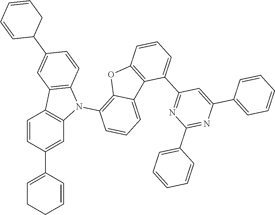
C12=C(C=CC(C3CC=CC=C3)=C1)N(C1=C3C(=CC=C1)C1=C(O3)C=CC=C1C1=NC(C3=CC=CC=C3)=NC(C3=CC=CC=C3)=C1)C1=C2C=CC(C2=CCCC=C2)=C1
